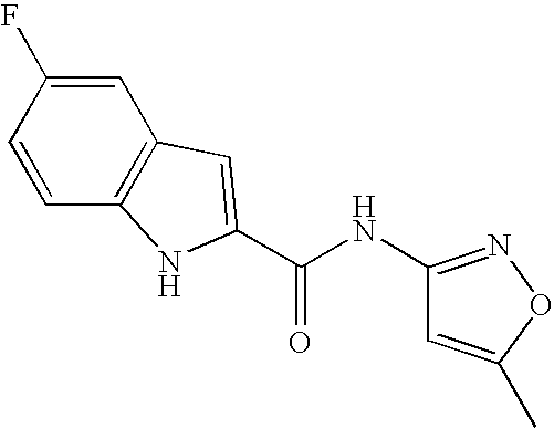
C1=C(F)C=CC2=C1C=C(C(NC1=NOC(C)=C1)=O)N2
